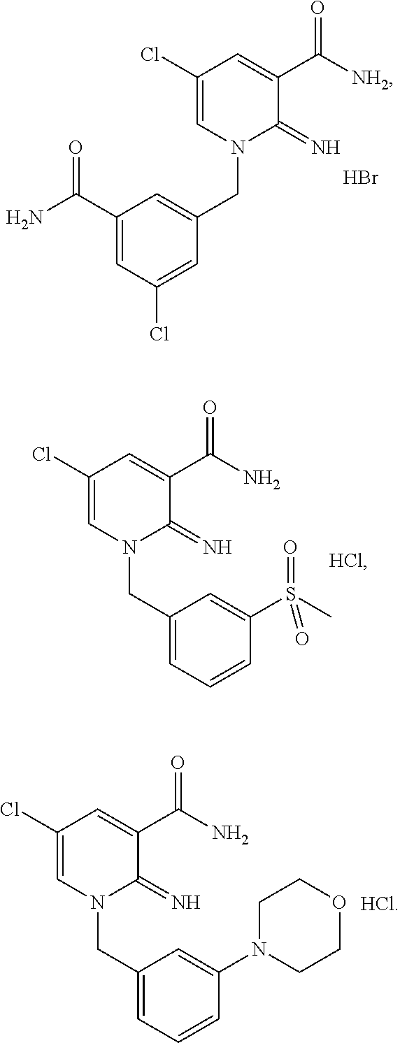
C1(Cl)=CN(CC2=CC(C(N)=O)=CC(Cl)=C2)C(=N)C(C([NH2])=O)=C1.Br.C1(Cl)=CN(CC2=CC=CC(S(C)(=O)=O)=C2)C(=N)C(C(N)=O)=C1.[HCl].C1(Cl)=CN(CC2=CC=CC(N3CCOCC3)=C2)C(=N)C(C(N)=O)=C1.[HCl]
